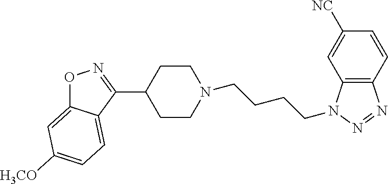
O1C2=CC([H3CO])=CC=C2C(C2CCN(CCCCN3C4=C(N=N3)C=CC([NC])=C4)CC2)=N1
